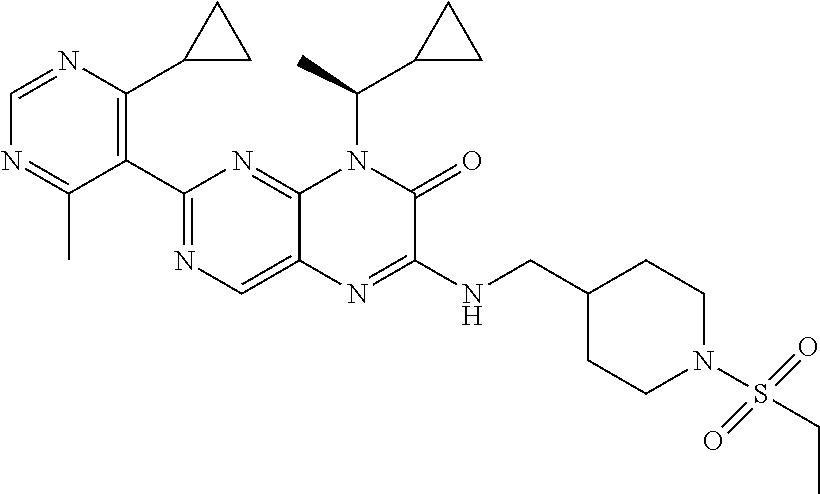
C1(C2=NC=C3C(=N2)N(C(C)C2CC2)C(=O)C(NCC2CCN(S(CC)(=O)=O)CC2)=N3)=C(C2CC2)N=CN=C1C
